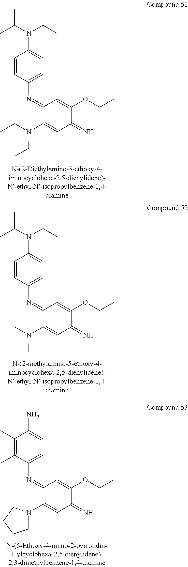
C1=CC(N=C2C(N(CC)CC)=CC(=N)C(OCC)=C2)=CC=C1N(CC)C(C)C.C1=CC(N=C2C(N(C)C)=CC(=N)C(OCC)=C2)=CC=C1N(CC)C(C)C.C1(C)=C(C)C(N=C2C(N3CCCC3)=CC(=N)C(OCC)=C2)=CC=C1N
